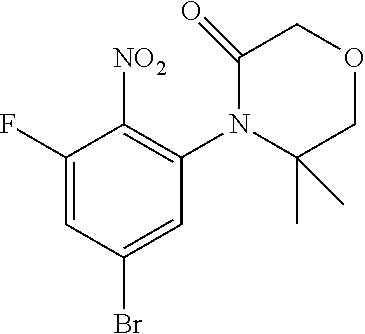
C1(=O)N(C2=C([NO2])C(F)=CC(Br)=C2)C(C)(C)COC1
